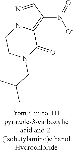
C1([N+](=O)[O-])=C2N(N=C1)CCN(CC(C)C)C2=O
